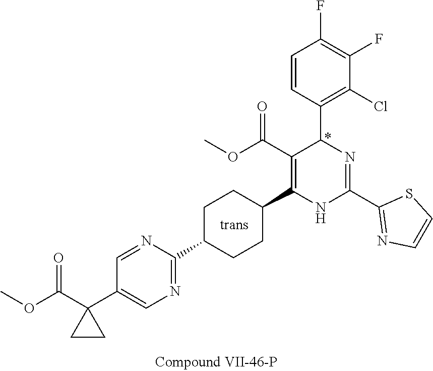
C1(F)=C(F)C=CC(C2N=C(C3=NC=CS3)NC(C3CCC(C4=NC=C(C5(C(=O)OC)CC5)C=N4)CC3)=C2C(OC)=O)=C1Cl
